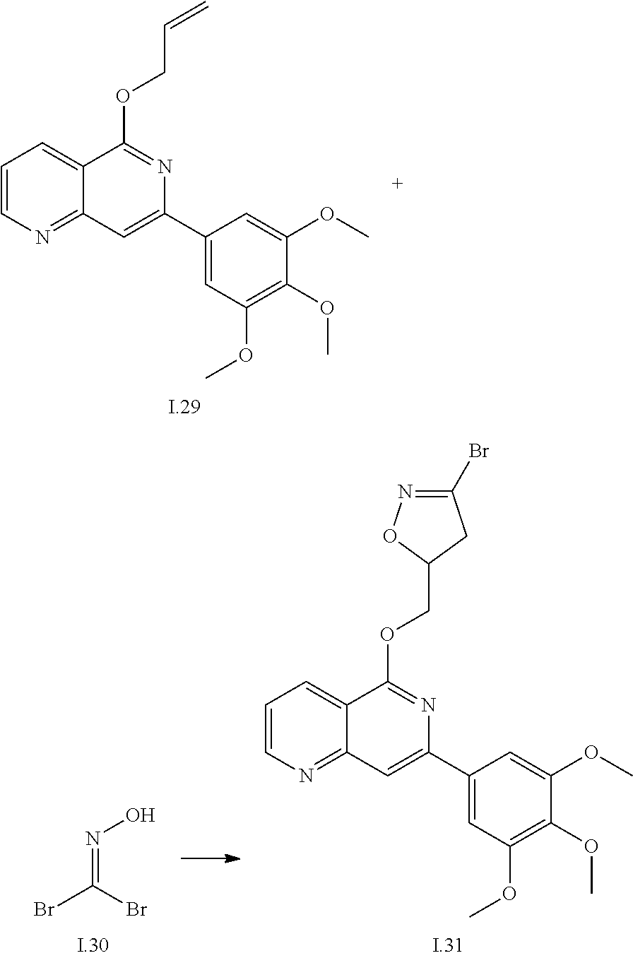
C1=CN=C2C(=C1)C(OCC=C)=NC(C1=CC(OC)=C(OC)C(OC)=C1)=C2.BrC(Br)=NO.C1=CN=C2C(=C1)C(OCC1CC(Br)=NO1)=NC(C1=CC(OC)=C(OC)C(OC)=C1)=C2
